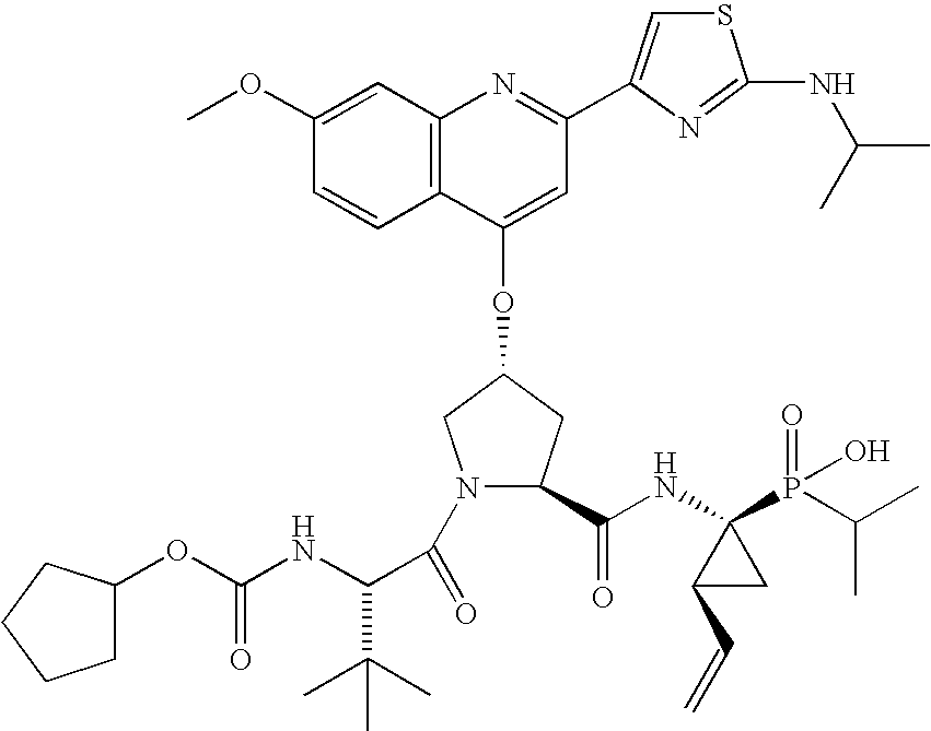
C12=C(C=C(OC)C=C1)N=C(C1=CSC(NC(C)C)=N1)C=C2OC1CC(C(NC2(P(=O)(O)C(C)C)C(C=C)C2)=O)N(C(=O)C(NC(=O)OC2CCCC2)C(C)(C)C)C1
